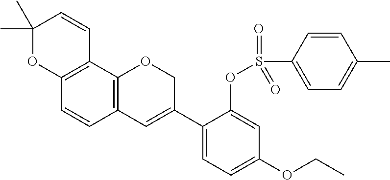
C1(C)(C)OC2=C(C=C1)C1=C(C=C2)C=C(C2=CC=C(OCC)C=C2OS(C2=CC=C(C)C=C2)(=O)=O)CO1
